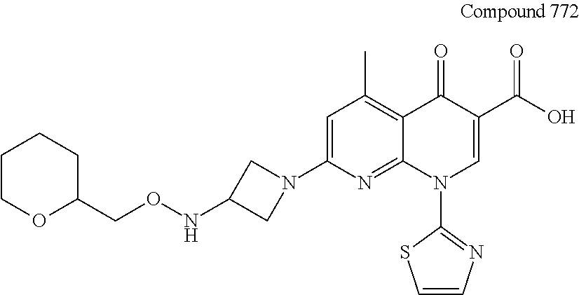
C1=C(N2CC(NOCC3OCCCC3)C2)N=C2C(=C1C)C(=O)C(C(O)=O)=CN2C1=NC=CS1
